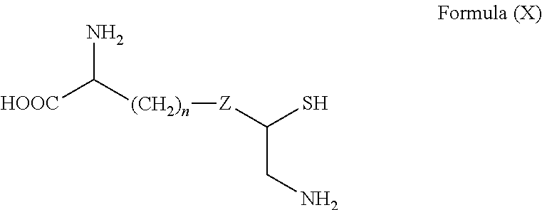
[HOOC]C([(CH2)n][Z]C(S)CN)N
